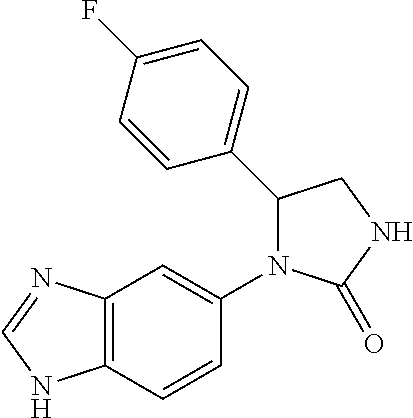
C1(=O)NCC(C2=CC=C(F)C=C2)N1C1=CC2=C(NC=N2)C=C1
